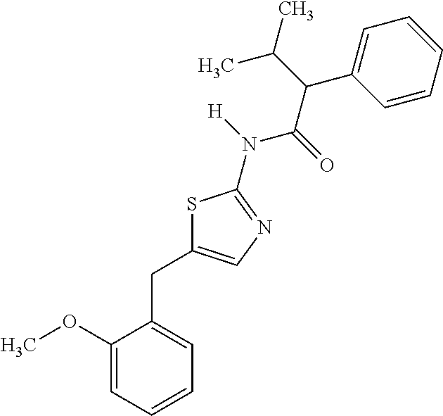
C1(OC)=CC=CC=C1CC1=CN=C(N([H])C(=O)C(C(C)C)C2=CC=CC=C2)S1
